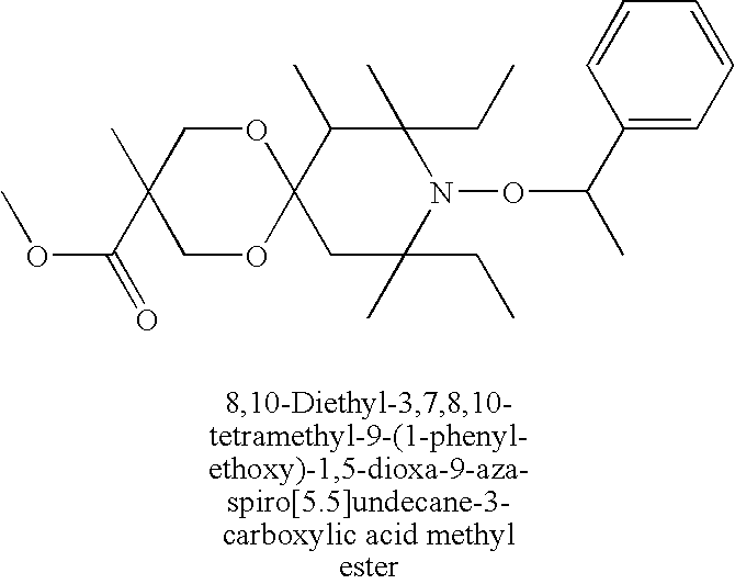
C12(C(C)C(C)(CC)N(OC(C)C3=CC=CC=C3)C(C)(CC)C1)OCC(C)(C(OC)=O)CO2
